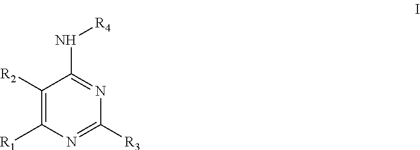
[R1]C1=C([R2])C(N[R4])=NC([R3])=N1
